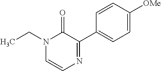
N1(CC)C=CN=C(C2=CC=C([OMe])C=C2)C1=O
